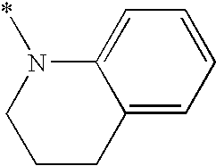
N1(*)CCCC2=CC=CC=C12
